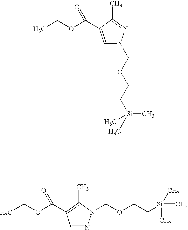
C1=C(C(OCC)=O)C(C)=NN1COCC[Si](C)(C)C.C1=NN(COCC[Si](C)(C)C)C(C)=C1C(OCC)=O
